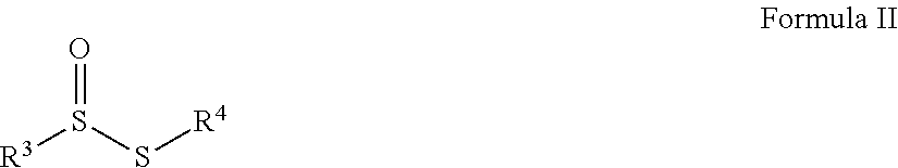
S([R3])(S[R4])=O
